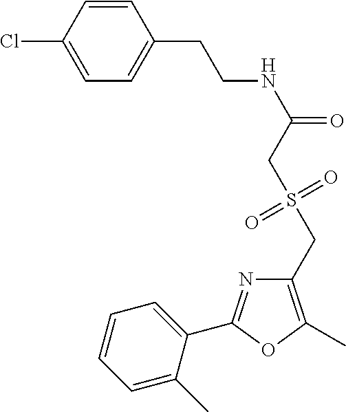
C1=C(Cl)C=CC(CCNC(=O)CS(CC2=C(C)OC(C3=CC=CC=C3C)=N2)(=O)=O)=C1
